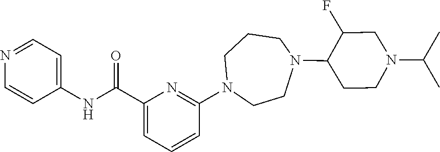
C1(C(NC2=CC=NC=C2)=O)=CC=CC(N2CCN(C3CCN(C(C)C)CC3F)CCC2)=N1
